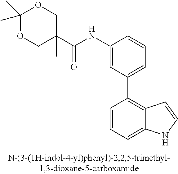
C1(NC(C2(C)COC(C)(C)OC2)=O)=CC(C2=C3C(=CC=C2)NC=C3)=CC=C1
